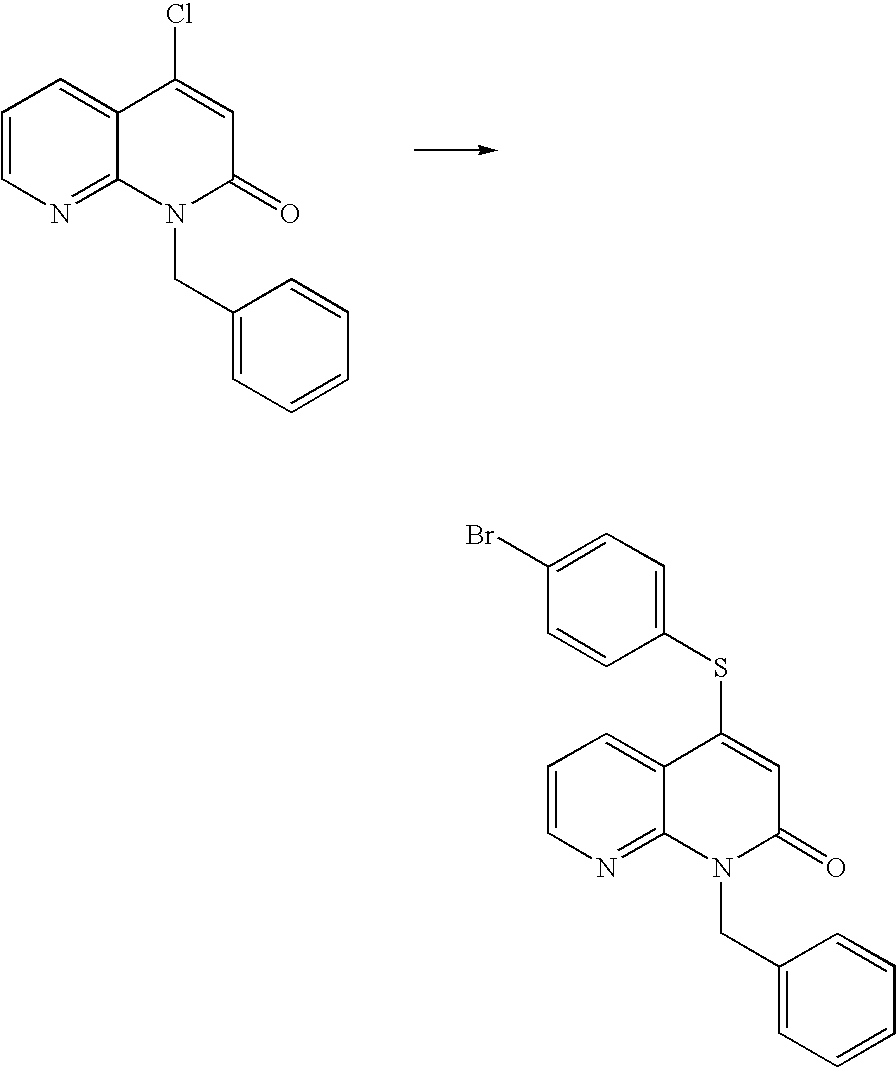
C1=CN=C2C(=C1)C(Cl)=CC(=O)N2CC1=CC=CC=C1.C1=CN=C2C(=C1)C(SC1=CC=C(Br)C=C1)=CC(=O)N2CC1=CC=CC=C1
